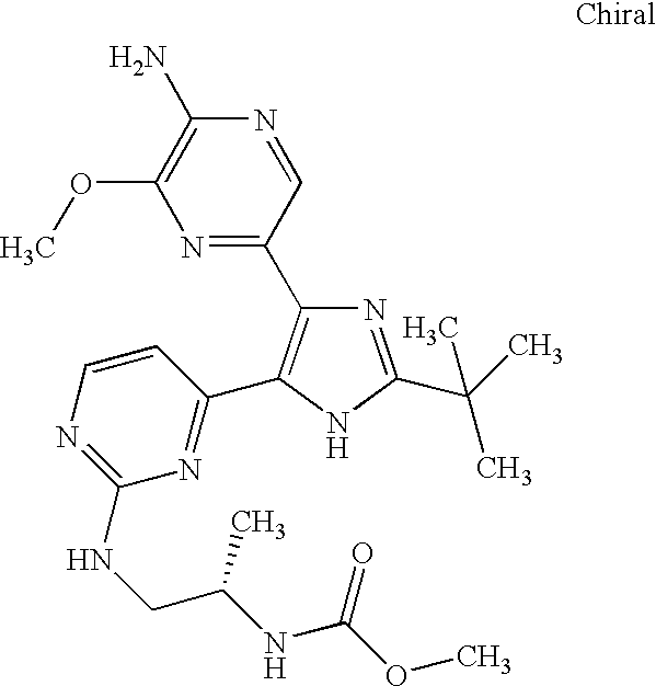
N1=C(C(C)(C)C)NC(C2=NC(NCC(NC(OC)=O)C)=NC=C2)=C1C1=NC(OC)=C(N)N=C1
